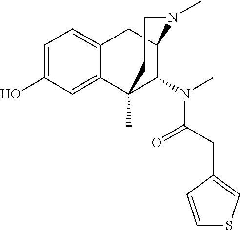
C1=C(O)C=C2C(=C1)CC1C(N(C)C(CC3=CSC=C3)=O)C2(C)CCN1C
